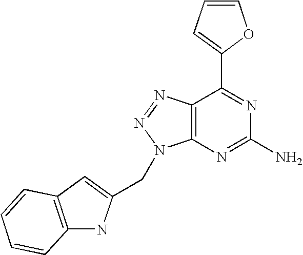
C1=CC=C(C2=NC(N)=NC3=C2N=NN3CC2=CC3=C(N2)C=CC=C3)O1
